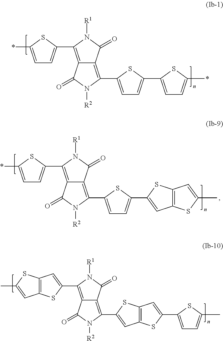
C12=C(C3=CC=C(*)S3)N([R1])C(=O)C1=C(C1=CC=C(C3=CC=C(*)S3)S1)N([R2])C2=O.C12=C(C3=CC4=C(S3)C=C(C)S4)N([R1])C(=O)C1=C(C1=CC3=C(S1)C=C(C1=CC=C(C)S1)S3)N([R2])C2=O.C12=C(C3=CC=C(*)S3)N([R1])C(=O)C1=C(C1=CC=C(C3=CC4=C(S3)C=C(C)S4)S1)N([R2])C2=O
